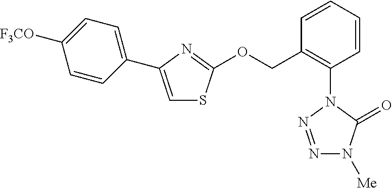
N1=NN(C2=C(COC3=NC(C4=CC=C([F3CO])C=C4)=CS3)C=CC=C2)C(=O)N1[Me]
